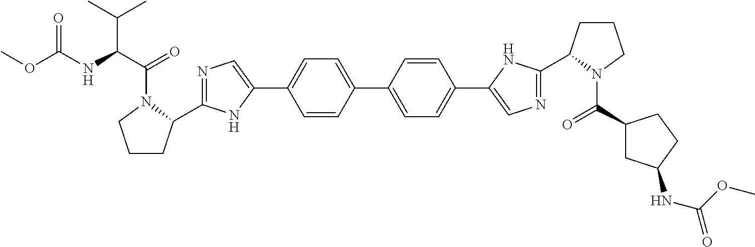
C1=CC(C2=CC=C(C3=CN=C(C4CCCN4C(=O)C4CC(NC(OC)=O)CC4)N3)C=C2)=CC=C1C1=CN=C(C2CCCN2C(C(NC(OC)=O)C(C)C)=O)N1
